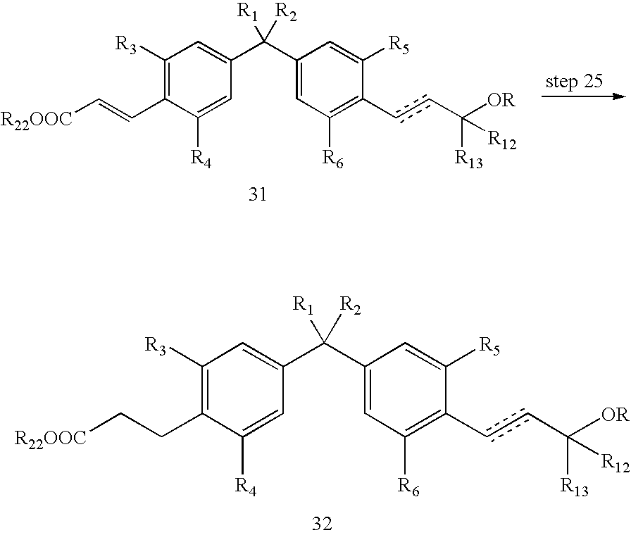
C1([R3])=C(C=C[R22OOC])C([R4])=CC(C(C2=CC([R6])=C(ccC([OR])([R13])[R12])C([R5])=C2)([R1])[R2])=C1.C1([R3])=C(CC[R22OOC])C([R4])=CC(C(C2=CC([R6])=C(ccC([OR])([R13])[R12])C([R5])=C2)([R1])[R2])=C1
